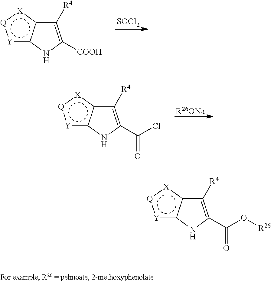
[Y]1c2c([X]:[Q]:1)C([R4])=C([COOH])N2.[SOCl2].[Y]1c2c([X]:[Q]:1)C([R4])=C(C(Cl)=O)N2.[R26ONa].[Y]1c2c([X]:[Q]:1)C([R4])=C(C(O[R26])=O)N2
